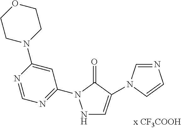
N1C=C(N2C=NC=C2)C(=O)N1C1=NC=NC(N2CCOCC2)=C1
